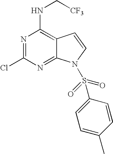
ClC1=NC(NC[CF3])=C2C(=N1)N(S(C1=CC=C(C)C=C1)(=O)=O)C=C2
